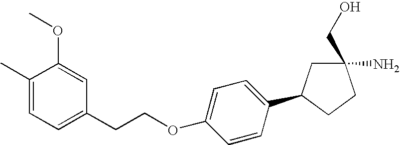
C1(CO)(N)CC(C2=CC=C(OCCC3=CC=C(C)C(OC)=C3)C=C2)CC1
